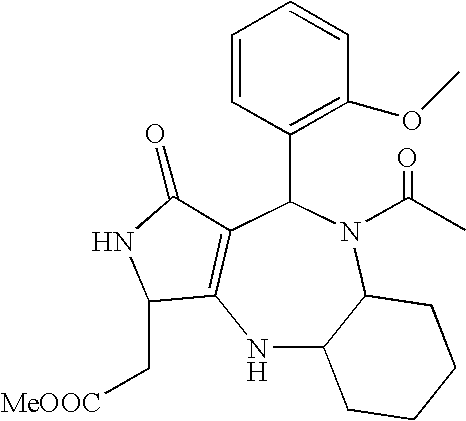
N1C2C(N(C(C)=O)C(C3=C(OC)C=CC=C3)C3=C1C(C[MeOOC])NC3=O)CCCC2
